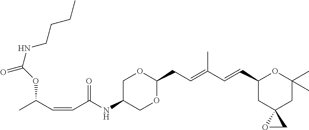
C1C(NC(C=CC(C)OC(=O)NCCCC)=O)COC(CC=C(C=CC2CC3(CC(C)(C)O2)OC3)C)O1
